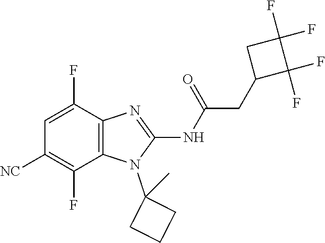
C1=C(F)C2=C(C(F)=C1[NC])N(C1(C)CCC1)C(NC(=O)CC1C(F)(F)C(F)(F)C1)=N2
